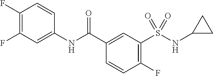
C1(F)=C(F)C=C(NC(C2=CC(S(NC3CC3)(=O)=O)=C(F)C=C2)=O)C=C1
